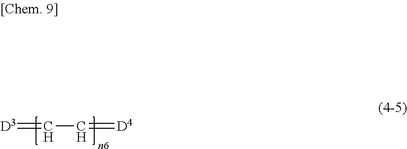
C(=[D3])C=[D4]
